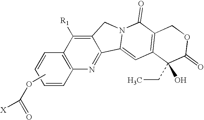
COC(=O)[X].C1=CC=CC2=C1C([R1])=C1C(=N2)C2=CC3=C(C(=O)N2C1)COC(=O)C3(CC)O
